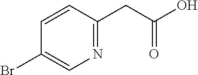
C1=CC(CC(O)=O)=NC=C1Br
